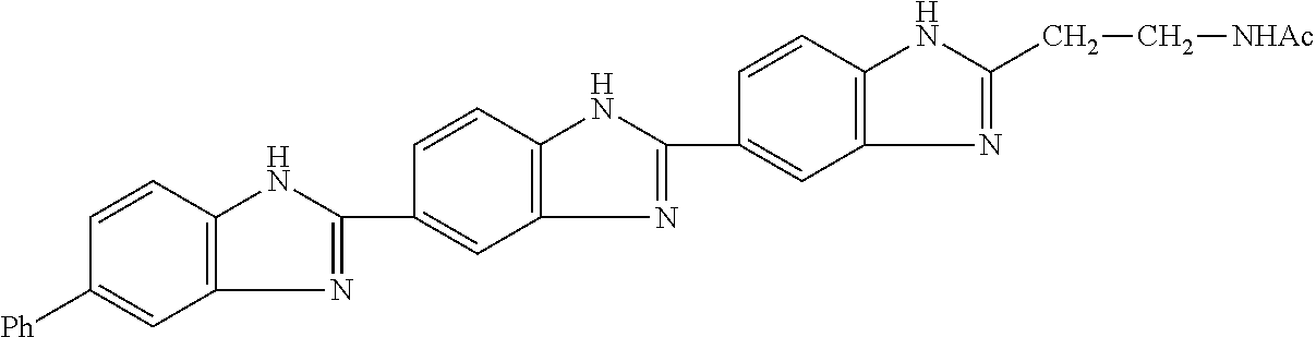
C1=C(C2=NC3=C(C=CC([Ph])=C3)N2)C=CC2=C1N=C(C1=CC3=C(C=C1)NC(CC[NHAc])=N3)N2
